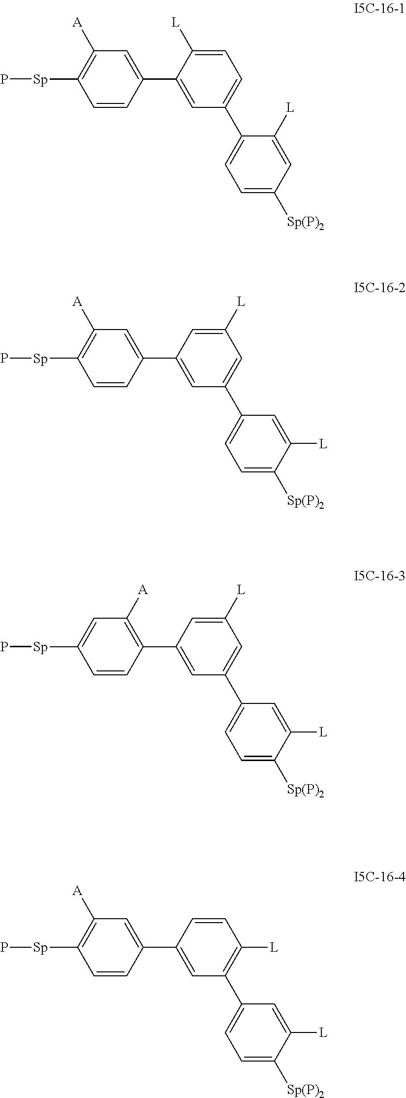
C1([L])=CC=C(C2=CC=C([Sp(P)2])C=C2[L])C=C1C1=CC([A])=C([Sp]P)C=C1.C1=C([L])C=C(C2=CC=C([Sp(P)2])C([L])=C2)C=C1C1=CC([A])=C([Sp]P)C=C1.C1=C([L])C=C(C2=CC=C([Sp(P)2])C([L])=C2)C=C1C1=C([A])C=C([Sp]P)C=C1.C1=CC([L])=C(C2=CC=C([Sp(P)2])C([L])=C2)C=C1C1=CC([A])=C([Sp]P)C=C1
